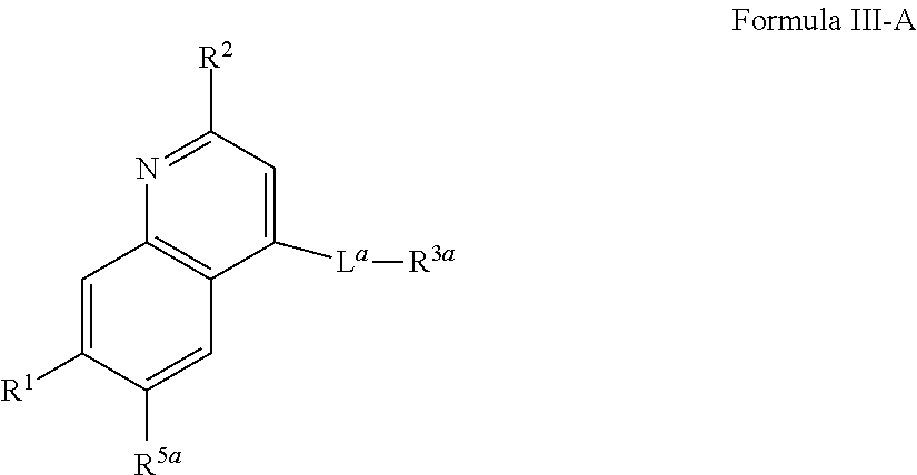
C12=C(C([La][R3a])=CC([R2])=N1)C=C([R5a])C([R1])=C2
